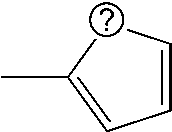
CC1=CC=CC1
